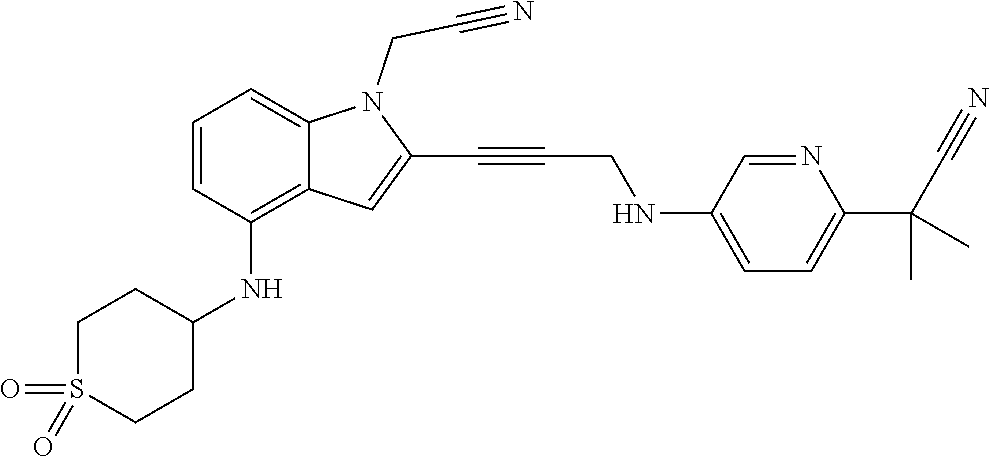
C1=C(NCC#CC2=CC3=C(NC4CCS(=O)(=O)CC4)C=CC=C3N2CC#N)C=NC(C(C#N)(C)C)=C1
